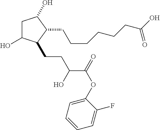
C1C(O)C(CCC(C(OC2=CC=CC=C2F)=O)O)C(CCCCCCC(O)=O)C1O
